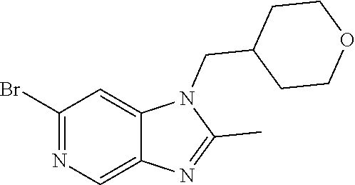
C1(Br)=NC=C2C(=C1)N(CC1CCOCC1)C(C)=N2
